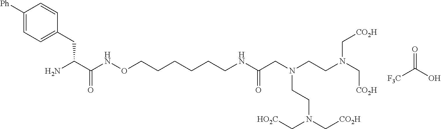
[F3C]C(O)=O.C(C(C(NOCCCCCCNC(CN(CCN(C[CO2H])C[CO2H])CCN(C[CO2H])C[HO2C])=O)=O)N)C1=CC=C([Ph])C=C1
